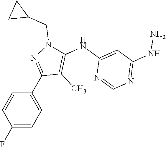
C1(F)=CC=C(C2=NN(CC3CC3)C(NC3=CC(NN)=NC=N3)=C2C)C=C1
